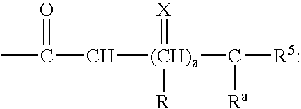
CC(C[(CH)a](C([R5:])[Ra])(=[X])[R])=O
